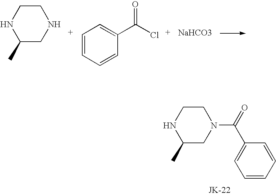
C1(C)CNCCN1.C1=CC=CC(C(Cl)=O)=C1.[NaHCO3].C1(C)CN(C(=O)C2=CC=CC=C2)CCN1
